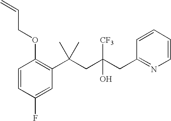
C1=CC(F)=CC(C(CC(CC2=NC=CC=C2)([CF3])O)(C)C)=C1OCC=C
